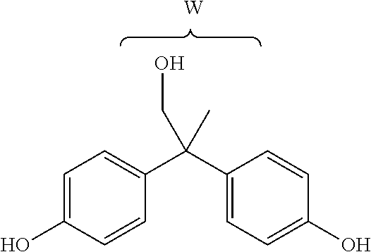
C1=C(O)C=CC(C(C2=CC=C(O)C=C2)(C)CO)=C1.[W]
